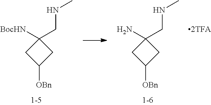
C1([BocHN])(CNC)CC([OBn])C1.C1(N)(CNC)CC([OBn])C1
